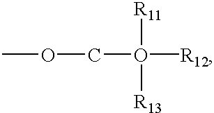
O(CO([R12])([R13])[R11])C
